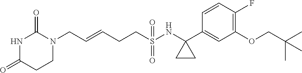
N1(CC=CCCS(NC2(C3=CC(OCC(C)(C)C)=C(F)C=C3)CC2)(=O)=O)C(=O)NC(=O)CC1
